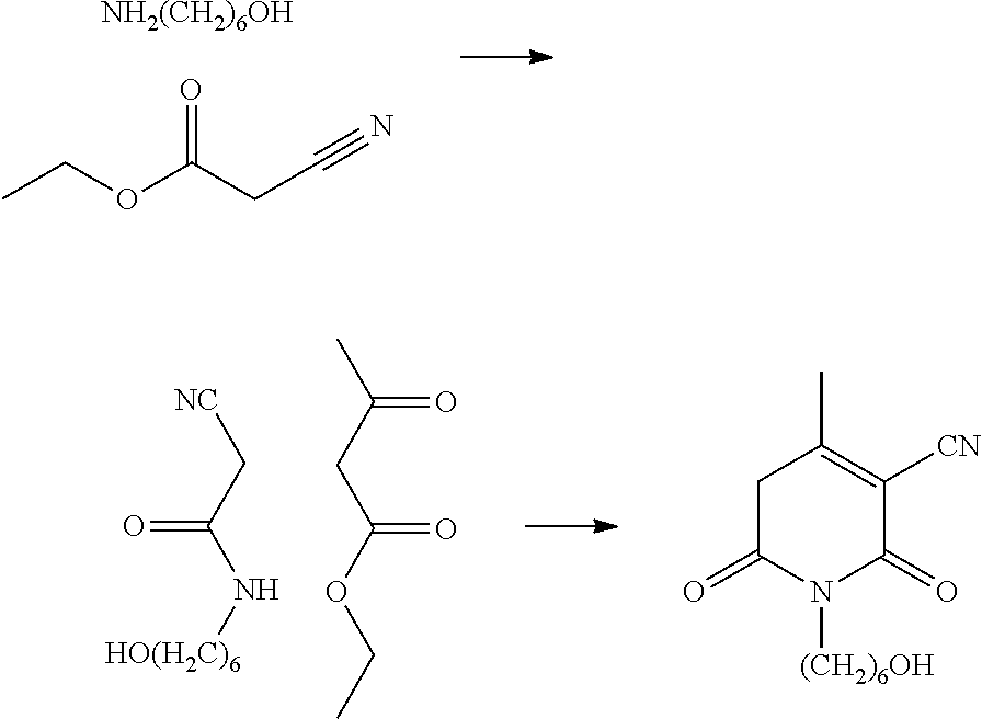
[NH2(CH2)6OH].CCOC(CC#N)=O.[NC]CC(N[HO(H2C)6])=O.CC(CC(OCC)=O)=O.C1C(=O)N([(CH2)6OH])C(=O)C([CN])=C1C
